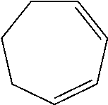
C1=CC=CCCC1
